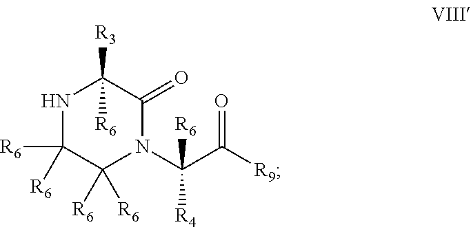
N1C([R6])([R6])C([R6])([R6])N(C(C(=O)[R9])([R6])[R4])C(=O)C1([R3])[R6]
